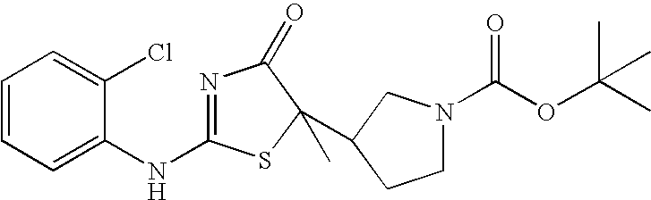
N1=C(NC2=CC=CC=C2Cl)SC(C2CN(C(OC(C)(C)C)=O)CC2)(C)C1=O
